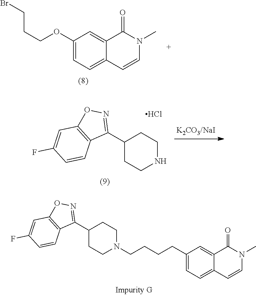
C1(OCCCBr)=CC=C2C(=C1)C(=O)N(C)C=C2.C1(C2=NOC3=C2C=CC(F)=C3)CCN(CCCCC2=CC=C3C(=C2)C(=O)N(C)C=C3)CC1.C1(C2=NOC3=C2C=CC(F)=C3)CCNCC1.Cl
